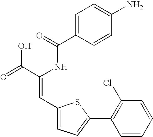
C1=C(C(=O)NC(C(=O)O)=CC2=CC=C(C3=C(Cl)C=CC=C3)S2)C=CC(N)=C1
